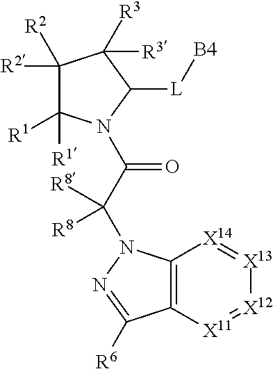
C1([R2])([R2])C([R1])([R1])N(C(C(N2C3=C([X11]=[X12][X13]=[X14]3)C([R6])=N2)([R8])[R8])=O)C([L][B4])C1([R3])[R3]
